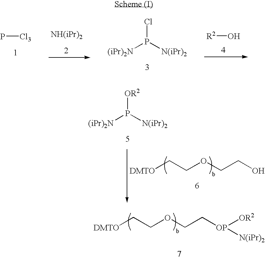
P[Cl3].[(iPr)2N]P([N(iPr)2])Cl.[R2]O.[DMTO]CCOCCO.[DMTO]CCOCC[OP]([OR2])[N(iPr)2].[(iPr)2N]P([N(iPr)2])[OR2]
